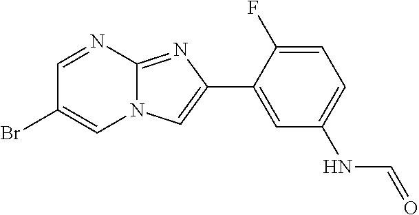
C1=NC2=NC(C3=CC(NC=O)=CC=C3F)=CN2C=C1Br
